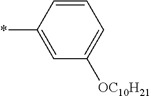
C1=C(*)C=CC=C1[OC10H21]
